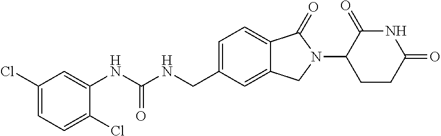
C1=C(Cl)C=C(NC(NCC2=CC=C3C(=C2)CN(C2CCC(=O)NC2=O)C3=O)=O)C(Cl)=C1
